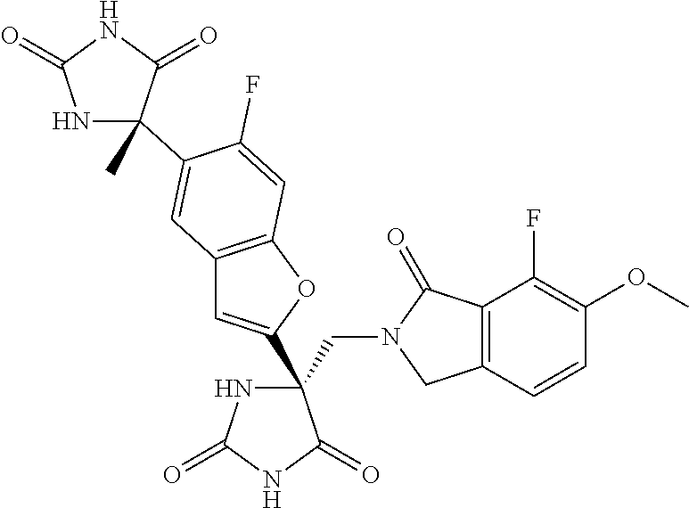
C(C1(C2=CC3=C(O2)C=C(F)C(C2(C)NC(=O)NC2=O)=C3)NC(=O)NC1=O)N1CC2=C(C1=O)C(F)=C(OC)C=C2
